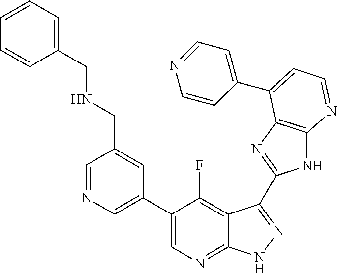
C1=NC=C(C2=CN=C3C(=C2F)C(C2=NC4=C(N2)N=CC=C4C2=CC=NC=C2)=NN3)C=C1CNCC1=CC=CC=C1
